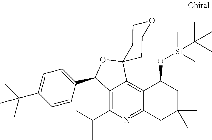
C1=CC(C2C3=C(C(C)C)N=C4C(=C3C3(O2)CCOCC3)C(O[Si](C)(C(C)(C)C)C)CC(C)(C)C4)=CC=C1C(C)(C)C
